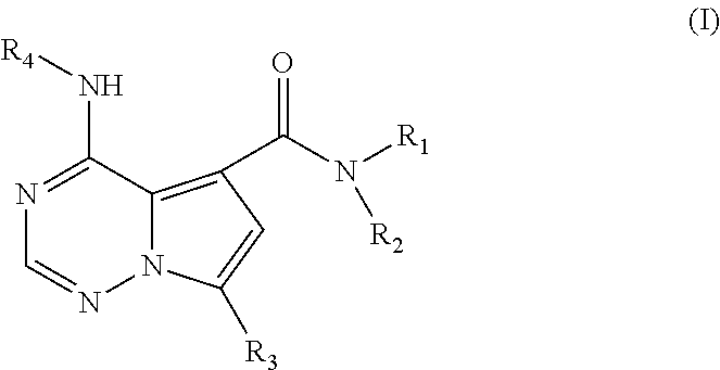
N1=C(N[R4])C2=C(C(N([R1])[R2])=O)C=C([R3])N2N=C1
